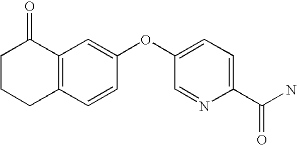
C12=C(C=CC(OC3=CC=C(C(N)=O)N=C3)=C1)CCCC2=O
